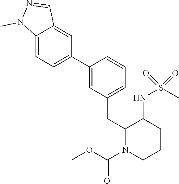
C12=CC=C(C3=CC(CC4N(C(OC)=O)CCCC4NS(=O)(C)=O)=CC=C3)C=C1C=NN2C
